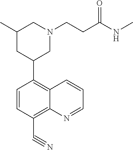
C1(C2CN(CCC(NC)=O)CC(C)C2)=C2C(=C(C#N)C=C1)N=CC=C2
